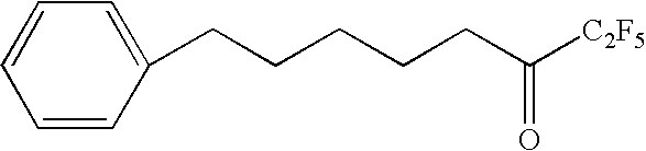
C1=CC(CCCCCC([C2F5])=O)=CC=C1
